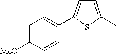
C1=C(C)SC(C2=CC=C([MeO])C=C2)=C1
